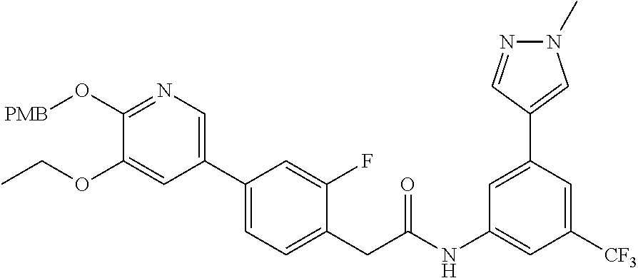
N1(C)N=CC(C2=CC(NC(CC3=CC=C(C4=CN=C(O[PMB])C(OCC)=C4)C=C3F)=O)=CC([CF3])=C2)=C1
